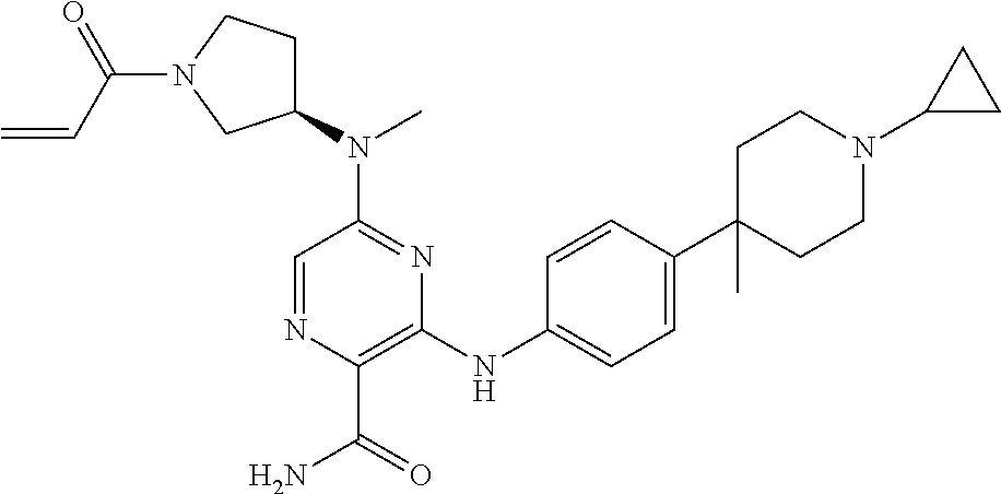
C1=NC(C(=O)N)=C(NC2=CC=C(C3(C)CCN(C4CC4)CC3)C=C2)N=C1N(C1CCN(C(C=C)=O)C1)C
